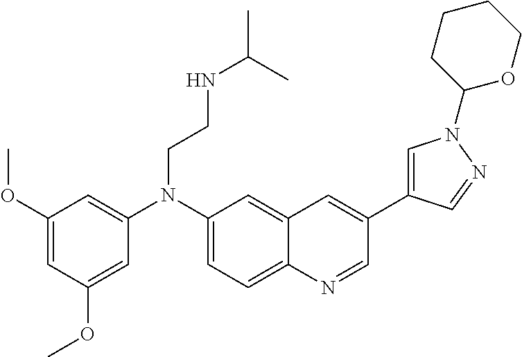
C1(N(C2=CC(OC)=CC(OC)=C2)CCNC(C)C)=CC=C2C(=C1)C=C(C1=CN(C3OCCCC3)N=C1)C=N2
